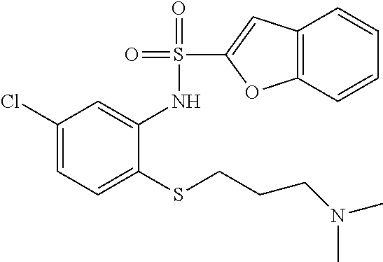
C1(Cl)=CC=C(SCCCN(C)C)C(NS(=O)(=O)C2=CC3=C(O2)C=CC=C3)=C1
